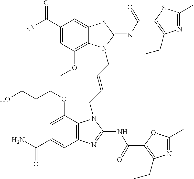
C1(C(N)=O)=CC(OC)=C2C(=C1)SC(=NC(=O)C1=C(CC)N=C(C)S1)N2CC=CCN1C2=C(C=C(C(N)=O)C=C2OCCCO)N=C1NC(=O)C1=C(CC)N=C(C)O1
